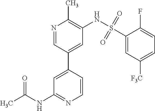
CC(NC1=NC=CC(C2=CC(NS(C3=CC([F3C])=CC=C3F)(=O)=O)=C(C)N=C2)=C1)=O
